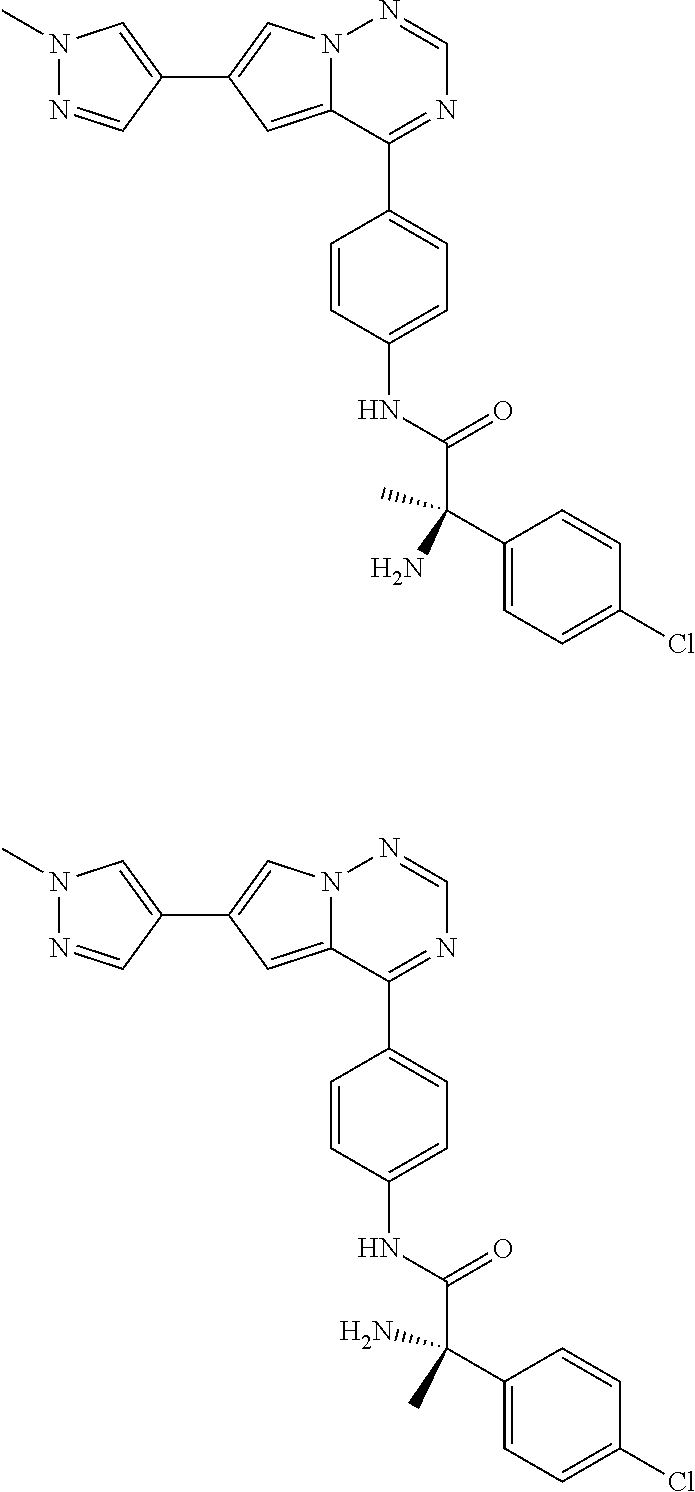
N12C(=CC(C3=CN(C)N=C3)=C1)C(C1=CC=C(NC(C(C3=CC=C(Cl)C=C3)(N)C)=O)C=C1)=NC=N2.N12C(=CC(C3=CN(C)N=C3)=C1)C(C1=CC=C(NC(C(C3=CC=C(Cl)C=C3)(C)N)=O)C=C1)=NC=N2
